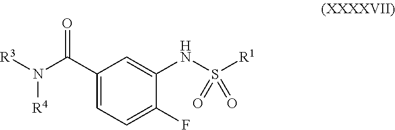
C1(C(N([R3])[R4])=O)=CC=C(F)C(NS([R1])(=O)=O)=C1
